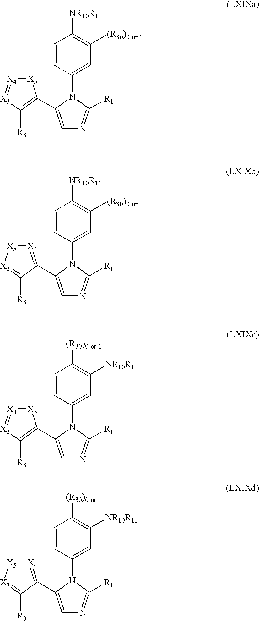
[X5]1[X4]=[X3]C([R3])=C1C1=CN=C([R1])N1C1=CC([(R30)0 or 1])=C([NR10R11])C=C1.[X4]1=C(C2=CN=C([R1])N2C2=CC([(R30)0 or 1])=C([NR10R11])C=C2)C([R3])=[X3][X5]1.[X5]1[X4]=[X3]C([R3])=C1C1=CN=C([R1])N1C1=CC([NR10R11])=C([(R30)0 or 1])C=C1.[X4]1=C(C2=CN=C([R1])N2C2=CC([NR10R11])=C([(R30)0 or 1])C=C2)C([R3])=[X3][X5]1
